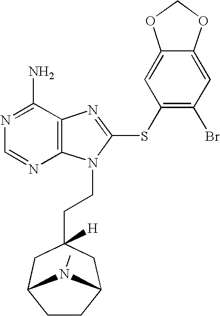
N1=C(N)C2=C(N=C1)N(CCC1([H])CC3CCC(C1)N3C)C(SC1=C(Br)C=C3C(=C1)OCO3)=N2
